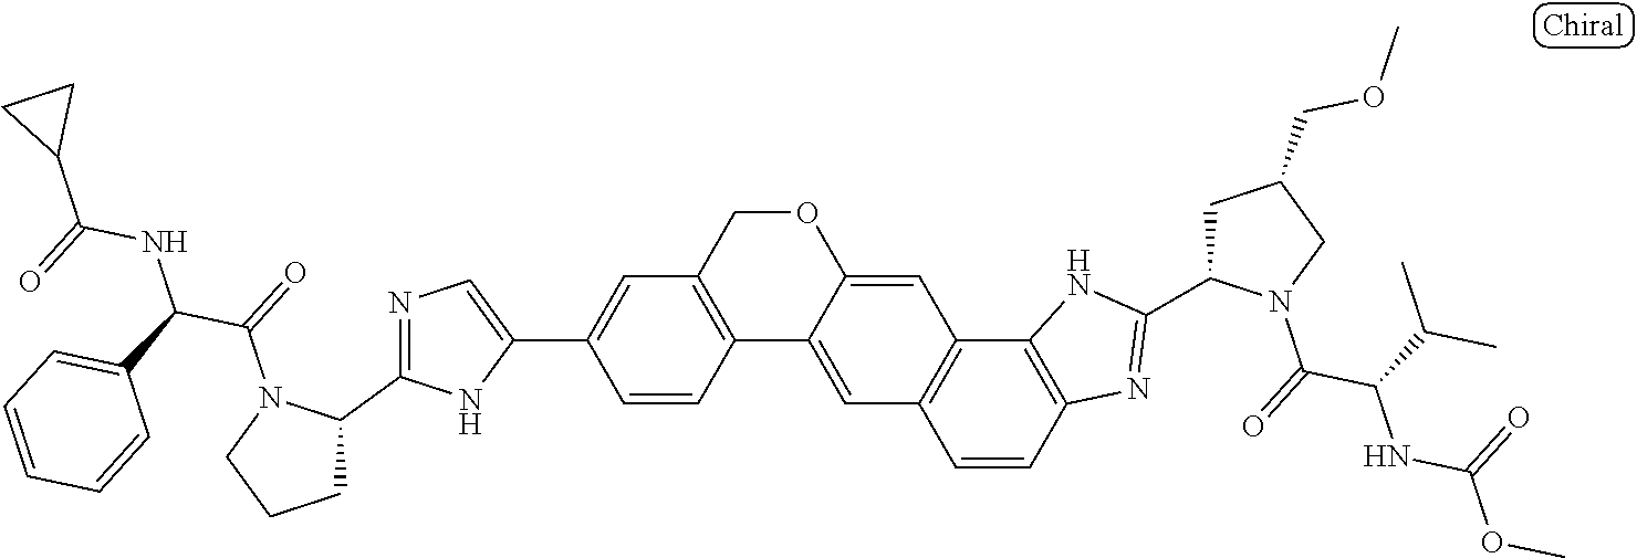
C12=C(COC3=CC4=C(C=C13)C=CC1=C4NC(C3CC(COC)CN3C(=O)C(C(C)C)NC(OC)=O)=N1)C=C(C1=CN=C(C3N(C(=O)C(C4=CC=CC=C4)NC(C4CC4)=O)CCC3)N1)C=C2
